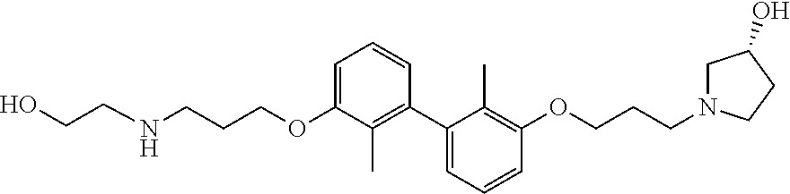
C1(C2=C(C)C(OCCCNCCO)=CC=C2)=CC=CC(OCCCN2CC(O)CC2)=C1C
